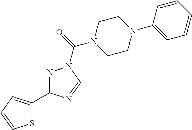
N1=C(C2=CC=CS2)N=CN1C(N1CCN(C2=CC=CC=C2)CC1)=O
